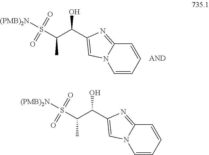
C1=CC=CC2=NC(C(C(S([(PMB)2N])(=O)=O)C)O)=CN12.C1=CC=CC2=NC(C(C(S([(PMB)2N])(=O)=O)C)O)=CN12
